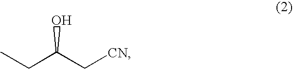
CCC(C[CN])O
